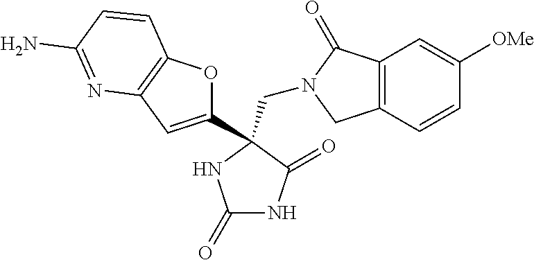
C(N1CC2=C(C1=O)C=C([OMe])C=C2)C1(C2=CC3=C(O2)C=CC(N)=N3)C(=O)NC(=O)N1
